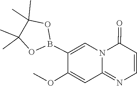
B1(C2=CN3C(=NC=CC3=O)C=C2OC)OC(C)(C)C(C)(C)O1
